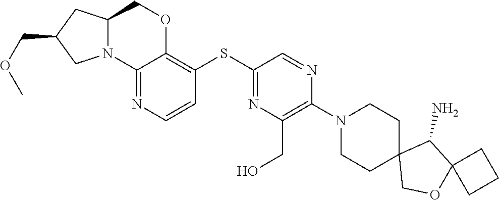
C12(COC3(C1N)CCC3)CCN(C1=C(CO)N=C(SC3=C4OCC5N(C4=NC=C3)CC(COC)C5)C=N1)CC2
